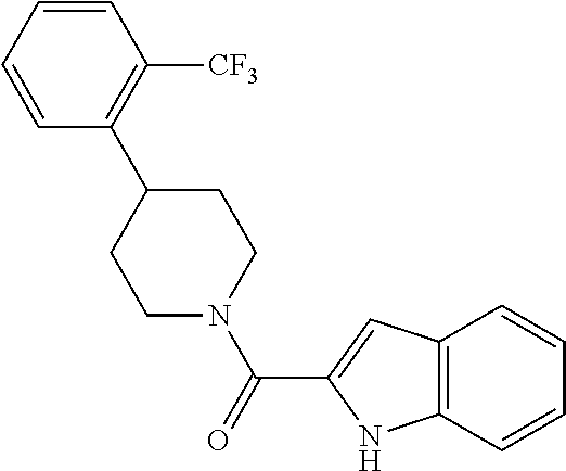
C1=CC=CC([CF3])=C1C1CCN(C(=O)C2=CC3=C(N2)C=CC=C3)CC1
